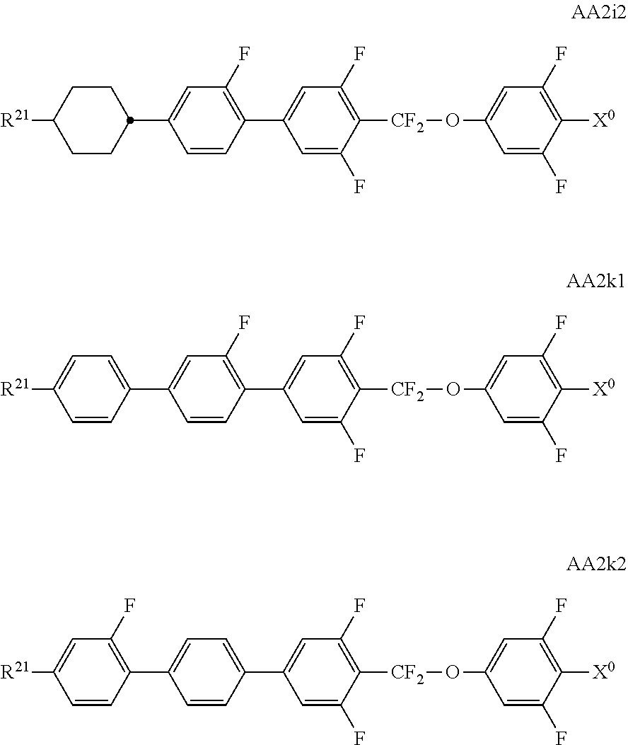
[R21]C1CCC(C2=CC(F)=C(C3=CC(F)=C([CF2]OC4=CC(F)=C([X0])C(F)=C4)C(F)=C3)C=C2)CC1.[R21]C1=CC=C(C2=CC(F)=C(C3=CC(F)=C([CF2]OC4=CC(F)=C([X0])C(F)=C4)C(F)=C3)C=C2)C=C1.[R21]C1=CC(F)=C(C2=CC=C(C3=CC(F)=C([CF2]OC4=CC(F)=C([X0])C(F)=C4)C(F)=C3)C=C2)C=C1
